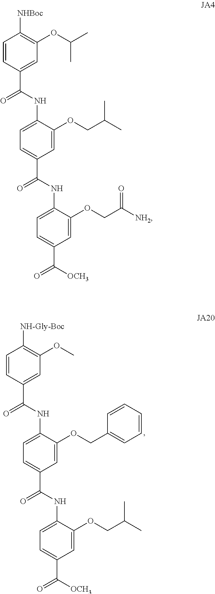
C1=CC(C(NC2=CC=C(C(NC3=CC=C(C([OCH3])=O)C=C3OCC(C)C)=O)C=C2OCC2=CC=CC=C2)=O)=CC(OC)=C1[NH-Gly-Boc].C1=CC(C(NC2=CC=C(C(NC3=CC=C(C([OCH3])=O)C=C3OCC([NH2])=O)=O)C=C2OCC(C)C)=O)=CC(OC(C)C)=C1[NHBoc]
